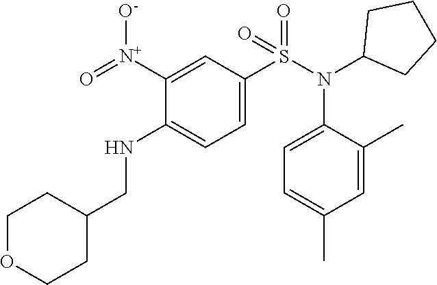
C1=C([N+](=O)[O-])C(NCC2CCOCC2)=CC=C1S(N(C1=CC=C(C)C=C1C)C1CCCC1)(=O)=O
